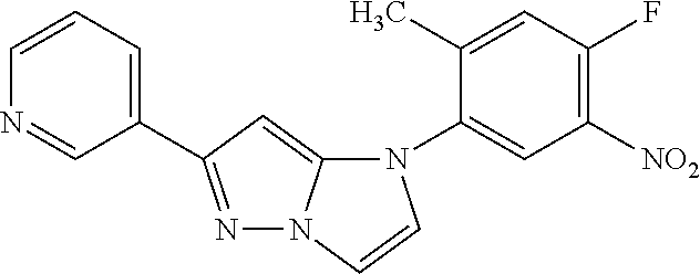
N1=C(C2=CC=CN=C2)C=C2N1C=CN2C1=CC([NO2])=C(F)C=C1C
